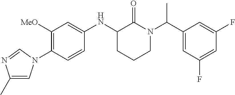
C1([MeO])=C(N2C=C(C)N=C2)C=CC(NC2CCCN(C(C3=CC(F)=CC(F)=C3)C)C2=O)=C1
